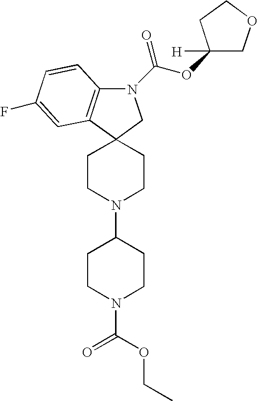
N1(C(OC2([H])COCC2)=O)C2=C(C3(C1)CCN(C1CCN(C(OCC)=O)CC1)CC3)C=C(F)C=C2
